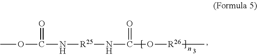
COC(N[R25]NC(O[R26]C)=O)=O
